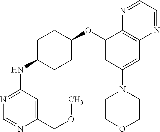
C1(OC2CCC(NC3=NC=NC(COC)=C3)CC2)=CC(N2CCOCC2)=CC2=C1N=CC=N2
